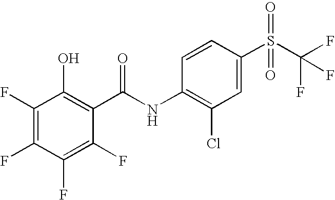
C1=CC(S(C(F)(F)F)(=O)=O)=CC(Cl)=C1NC(C1=C(O)C(F)=C(F)C(F)=C1F)=O
